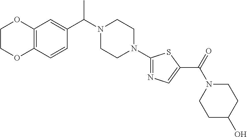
C12=C(C=CC(C(N3CCN(C4=NC=C(C(N5CCC(O)CC5)=O)S4)CC3)C)=C1)OCCO2
